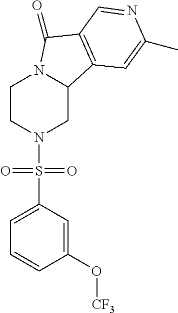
C1CN(S(C2=CC=CC(O[CF3])=C2)(=O)=O)CC2N1C(=O)C1=C2C=C(C)N=C1
